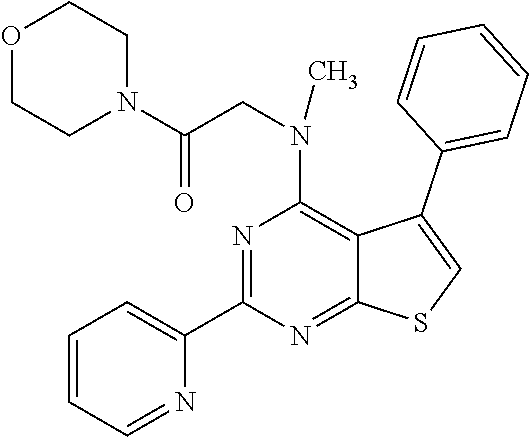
C1(C2=CC=CC=N2)=NC(N(CC(N2CCOCC2)=O)C)=C2C(=N1)SC=C2C1=CC=CC=C1
